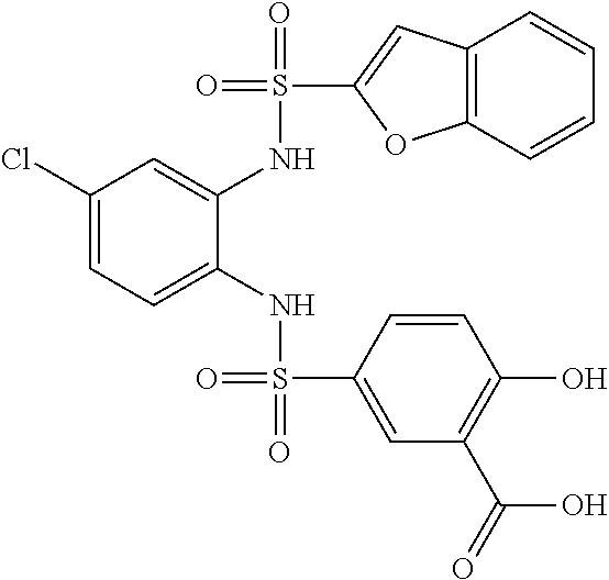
C1(Cl)=CC=C(NS(=O)(C2=CC(C(=O)O)=C(O)C=C2)=O)C(NS(=O)(C2=CC3=C(O2)C=CC=C3)=O)=C1
